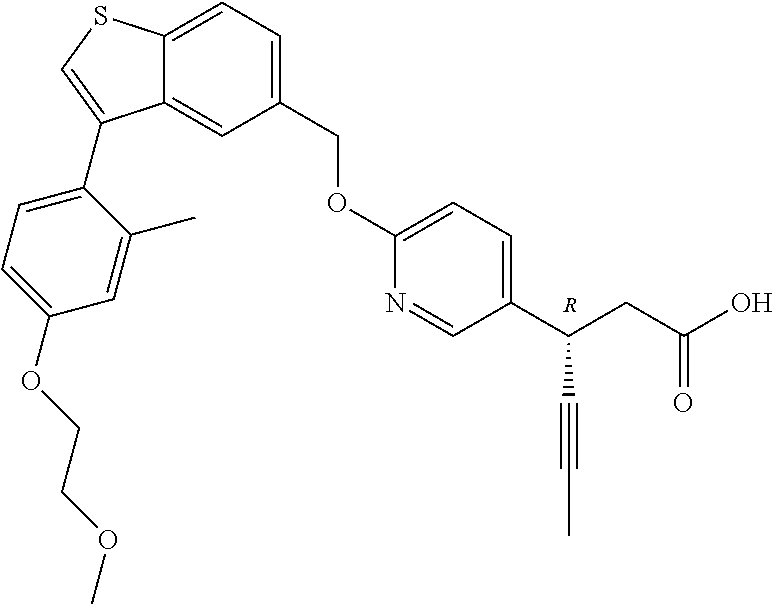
[R].C12=CC(COC3=CC=C(C(CC(O)=O)C#CC)C=N3)=CC=C1SC=C2C1=CC=C(OCCOC)C=C1C
